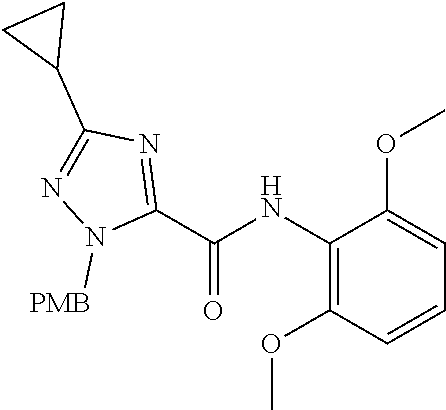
C1(C(NC2=C(OC)C=CC=C2OC)=O)=NC(C2CC2)=NN1[PMB]
